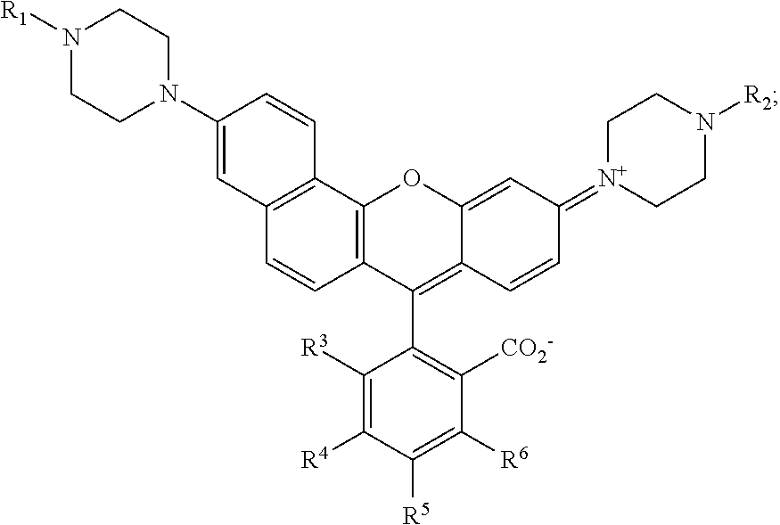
C12=C(C3=C(C=C1)C(C1=C([CO2-])C([R6])=C([R5])C([R4])=C1[R3])=C1C(=CC(=[N+]4CCN([R2])CC4)C=C1)O3)C=CC(N1CCN([R1])CC1)=C2
